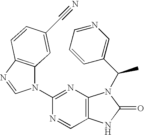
C12=C(N=C(N3C4=C(N=C3)C=CC(C#N)=C4)N=C1)N(C(C)C1=CN=CC=C1)C(=O)N2
